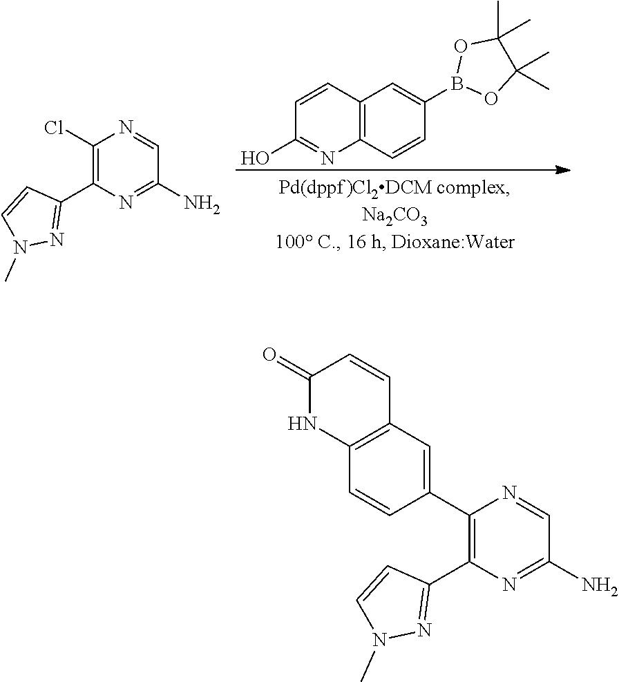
C1=CC2=C(N=C1O)C=CC(B1OC(C)(C)C(C)(C)O1)=C2.C1(Cl)=C(C2=NN(C)C=C2)N=C(N)C=N1.C1(=O)NC2=C(C=C1)C=C(C1=C(C3=NN(C)C=C3)N=C(N)C=N1)C=C2
